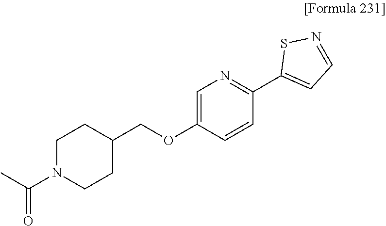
C1C(COC2=CN=C(C3=CC=NS3)C=C2)CCN(C(C)=O)C1
